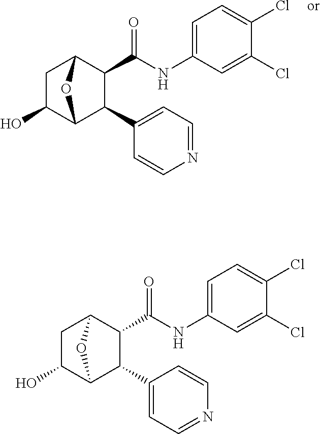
C1C(O)C2C(C3=CC=NC=C3)C(C(NC3=CC=C(Cl)C(Cl)=C3)=O)C1O2.C1C(O)C2C(C3=CC=NC=C3)C(C(NC3=CC=C(Cl)C(Cl)=C3)=O)C1O2
